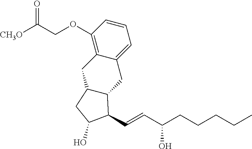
C1(OCC(=O)[CH3O])=C2C(=CC=C1)CC1C(C2)CC(O)C1C=CC(CCCCC)O
